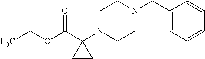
CCOC(C1(N2CCN(CC3=CC=CC=C3)CC2)CC1)=O
